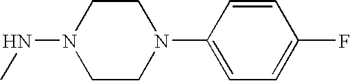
N1(NC)CCN(C2=CC=C(F)C=C2)CC1
